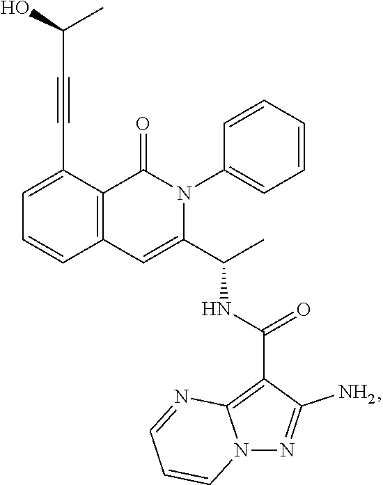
C1=C(C#CC(C)O)C2=C(C=C1)C=C(C(C)NC(=O)C1=C3N(N=C1N)C=CC=N3)N(C1=CC=CC=C1)C2=O
